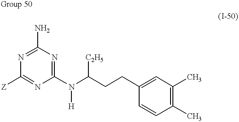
C1(N)=NC([Z])=NC(N(C(CCC2=CC(C)=C(C)C=C2)[C2H5])[H])=N1
